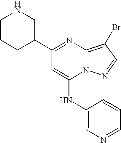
C1(C2CNCCC2)=NC2=C(Br)C=NN2C(NC2=CN=CC=C2)=C1
